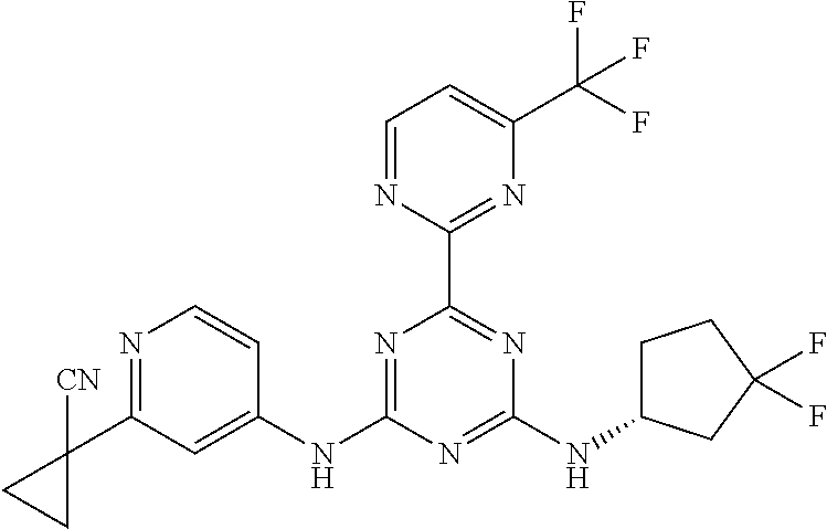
N1=C(NC2=CC(C3([CN])CC3)=NC=C2)N=C(NC2CCC(F)(F)C2)N=C1C1=NC(C(F)(F)F)=CC=N1
